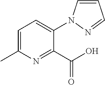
C1=C(C)N=C(C(O)=O)C(N2C=CC=N2)=C1
